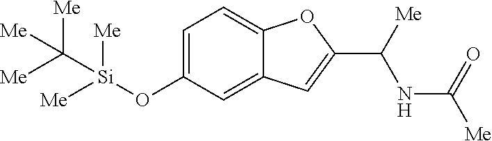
C1=C(O[Si](C([Me])([Me])[Me])([Me])[Me])C=C2C(=C1)OC(C([Me])NC([Me])=O)=C2
